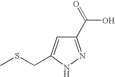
C1(C(=O)O)=NNC(CSC)=C1
